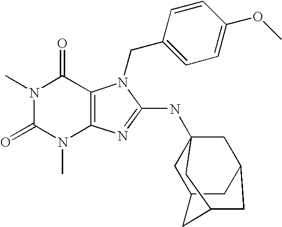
N1(C)C(=O)N(C)C2=C(C1=O)N(CC1=CC=C(OC)C=C1)C(NC13CC4CC(C1)CC(C4)C3)=N2
